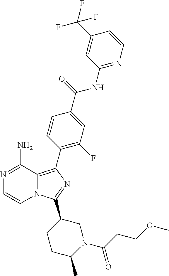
N12C(=C(C3=C(F)C=C(C(=O)NC4=NC=CC(C(F)(F)F)=C4)C=C3)N=C1C1CCC(C)N(C(CCOC)=O)C1)C(N)=NC=C2
